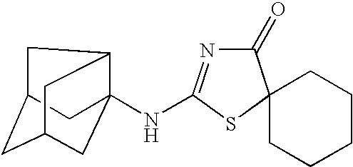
C1(=O)N=C(NC23C4CC(CC(C2)C4)C3)SC12CCCCC2
